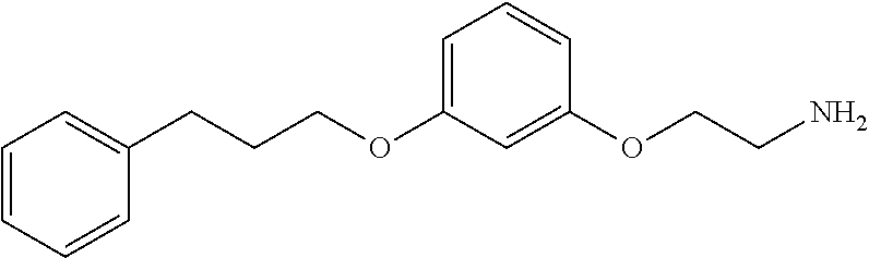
C(OC1=CC=CC(OCCN)=C1)CCC1=CC=CC=C1
